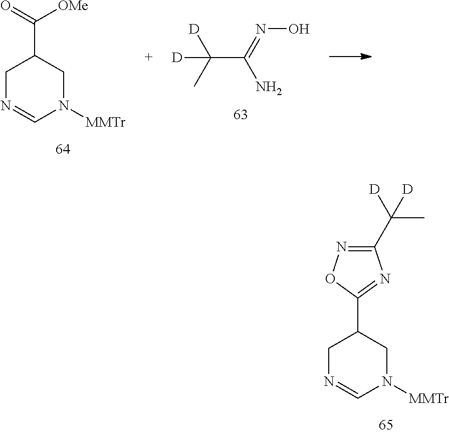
C1N=CN([MMTr])CC1C1=NC(C([D])(C)[D])=NO1.C1N=CN([MMTr])CC1C(=O)[OMe].C(C(=NO)N)(C)([D])[D]
